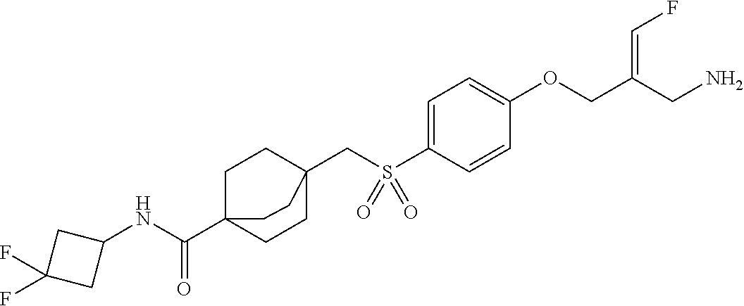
C1=C(S(CC23CCC(C(NC4CC(F)(F)C4)=O)(CC2)CC3)(=O)=O)C=CC(OCC(CN)=CF)=C1
